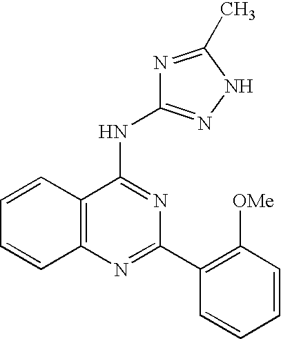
C12=C(N=C(C3=C([OMe])C=CC=C3)N=C1NC1=NNC(C)=N1)C=CC=C2
